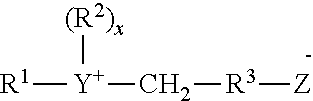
[R1][Y](C[R3][Z])[(R2)x]
